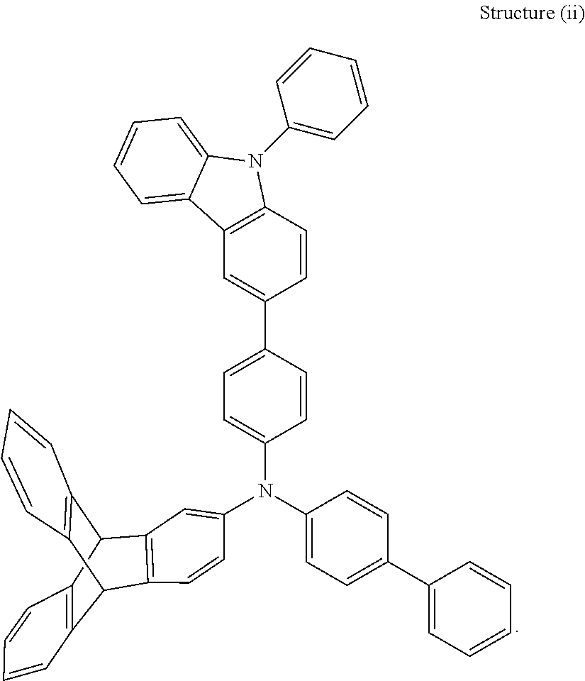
C1(C2=CC=C(N(C3=CC=C(C4=CC5=C(C=C4)N(C4=CC=CC=C4)C4=CC=CC=C54)C=C3)C3=CC4=C(C5C6=C(C4C4=C5C=CC=C4)C=CC=C6)C=C3)C=C2)=CC=CC=C1
